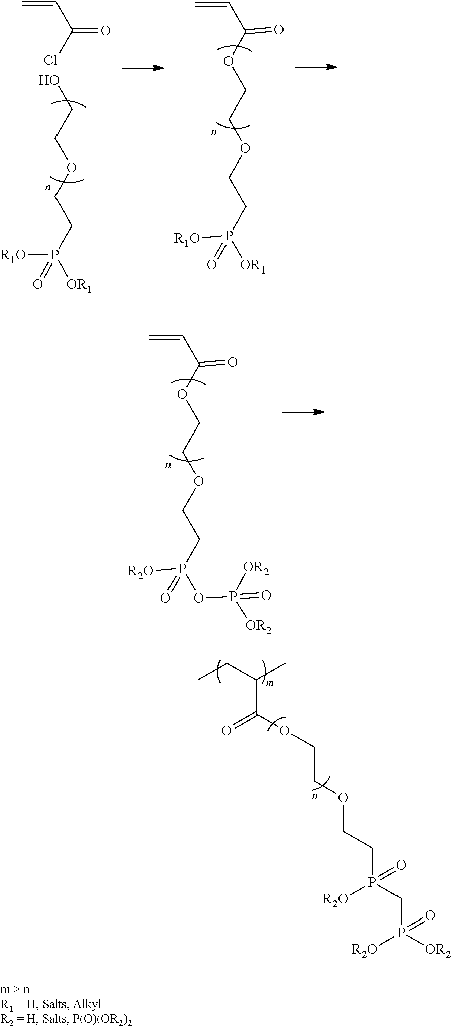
OCCOCCP(=O)([R1O])[OR1].O(CCOCCP(=O)([R1O])[OR1])C(C=C)=O.C=CC(=O)Cl.CCC(C)C(OCCOCCP(CP([OR2])([R2O])=O)([R2O])=O)=O.O(CCOCCP(=O)([R2O])OP([OR2])([OR2])=O)C(C=C)=O
